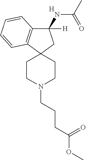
[H].C1(NC(=O)C)([H])C2=C(C3(C1)CCN(CCCC(=O)OC)CC3)C=CC=C2
